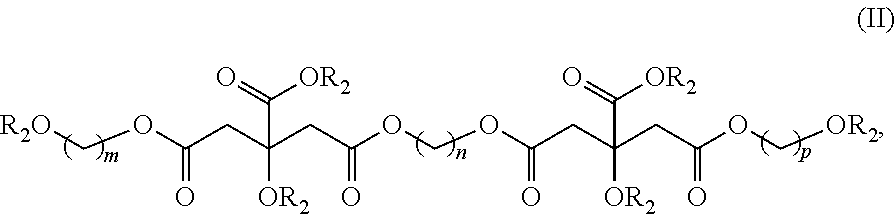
[R2O]COC(CC(CC(OCOC(CC(CC(OC[OR2])=O)([OR2])C(=O)[OR2])=O)=O)([OR2])C(=O)[OR2])=O
